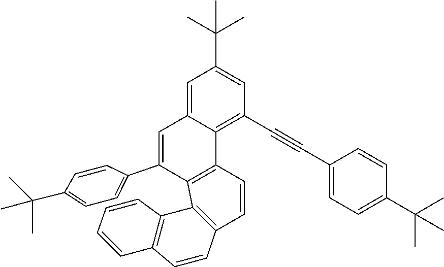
C1=CC2=C(C(C3=CC=C(C(C)(C)C)C=C3)=CC3=CC(C(C)(C)C)=CC(C#CC4=CC=C(C(C)(C)C)C=C4)=C23)C2=C1C=CC1=C2C=CC=C1
